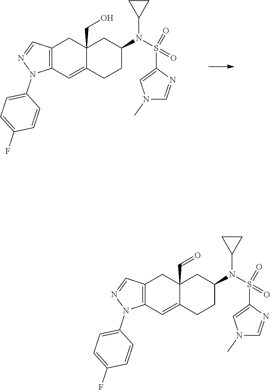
C12=C(C=C3C(C=O)(C1)CC(N(S(C1=CN(C)C=N1)(=O)=O)C1CC1)CC3)N(C1=CC=C(F)C=C1)N=C2.C12=C(C=C3C(CO)(C1)CC(N(S(C1=CN(C)C=N1)(=O)=O)C1CC1)CC3)N(C1=CC=C(F)C=C1)N=C2
